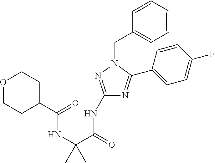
C1(NC(=O)C(NC(=O)C2CCOCC2)(C)C)=NN(CC2=CC=CC=C2)C(C2=CC=C(F)C=C2)=N1
